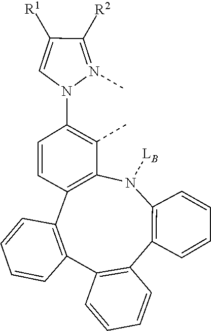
C1([R1])=CN(C2=C(C)C3=C(C4=C(C5=C(C6=C(N3[LB])C=CC=C6)C=CC=C5)C=CC=C4)C=C2)N(C)=C1[R2]
